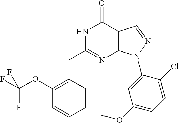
N1C(CC2=C(OC(F)(F)F)C=CC=C2)=NC2=C(C1=O)C=NN2C1=CC(OC)=CC=C1Cl
